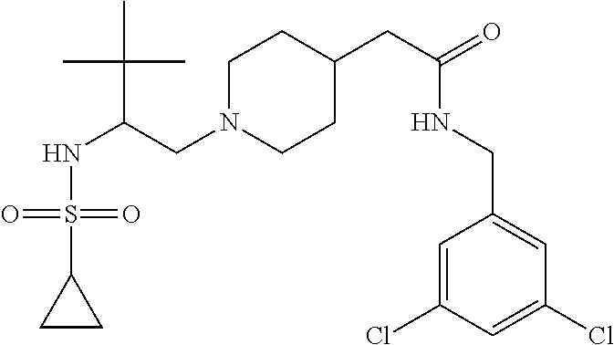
N(C(C(C)(C)C)CN1CCC(CC(=O)NCC2=CC(Cl)=CC(Cl)=C2)CC1)S(=O)(C1CC1)=O
